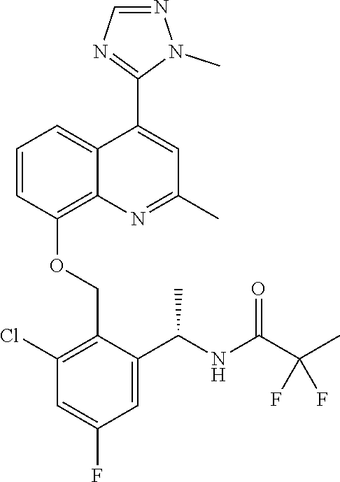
C1=CC(OCC2=C(Cl)C=C(F)C=C2C(NC(C(C)(F)F)=O)C)=C2C(=C1)C(C1=NC=NN1C)=CC(C)=N2
